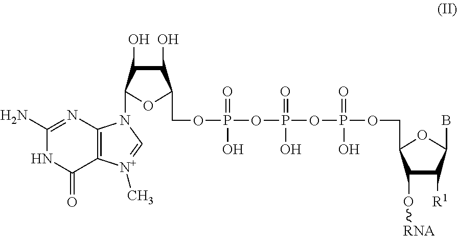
C1(N)=NC2=C(C(=O)N1)[N+](C)=CN2C1C(O)C(O)C(COP(=O)(O)OP(=O)(OP(=O)(OCC2C(O[RNA])C([R1])C(B)O2)O)O)O1
